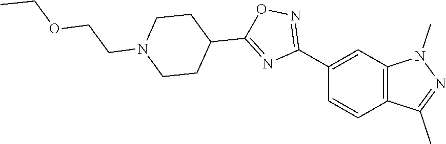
C1(C2=NOC(C3CCN(CCOCC)CC3)=N2)=CC2=C(C=C1)C(C)=NN2C
